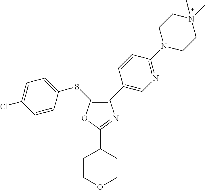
C1(C2=CN=C(N3CCN(C)(C)CC3)C=C2)=C(SC2=CC=C(Cl)C=C2)OC(C2CCOCC2)=N1
